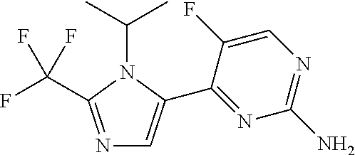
N1=C(C(F)(F)F)N(C(C)C)C(C2=NC(N)=NC=C2F)=C1
